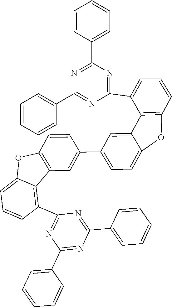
C12=CC(C3=CC4=C(C=C3)OC3=CC=CC(C5=NC(C6=CC=CC=C6)=NC(C6=CC=CC=C6)=N5)=C43)=CC=C1OC1=C2C(C2=NC(C3=CC=CC=C3)=NC(C3=CC=CC=C3)=N2)=CC=C1
